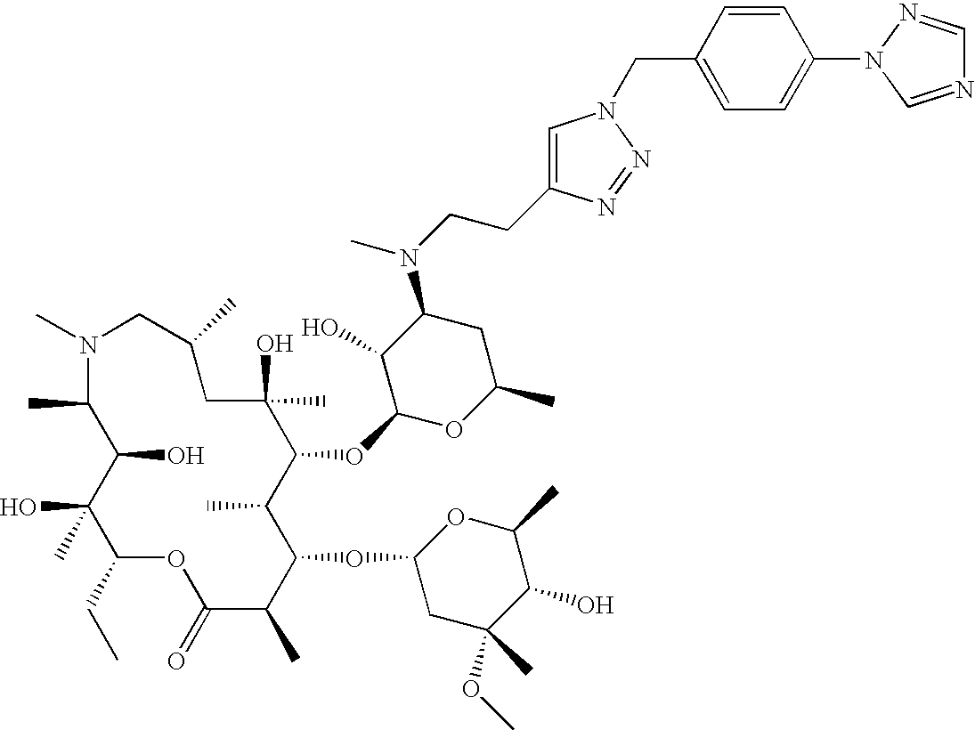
N1(C)C(C)C(O)C(O)(C)C(CC)OC(=O)C(C)C(OC2CC(OC)(C)C(O)C(C)O2)C(C)C(OC2OC(C)CC(N(CCC3=CN(CC4=CC=C(N5N=CN=C5)C=C4)N=N3)C)C2O)C(O)(C)CC(C)C1
